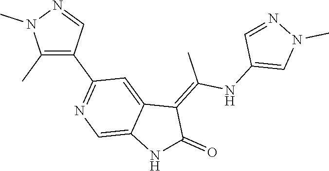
C1(C)=C(C2=NC=C3C(=C2)C(=C(C)NC2=CN(C)N=C2)C(=O)N3)C=NN1C
